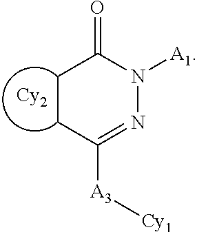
C1CC([A3][Cy1])=NN([A1])C1=O.[Cy2]
